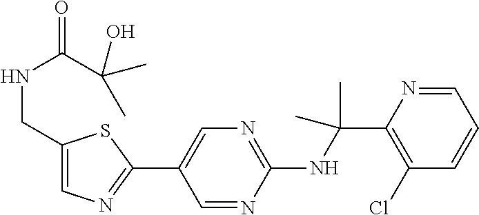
C1(NC(C2=C(Cl)C=CC=N2)(C)C)=NC=C(C2=NC=C(CNC(C(C)(O)C)=O)S2)C=N1
